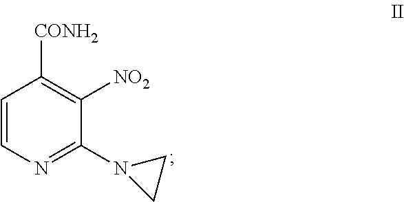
C1=CN=C(N2CC2)C([NO2])=C1[CONH2]
